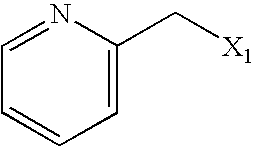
C1=NC(C[X1])=CC=C1
